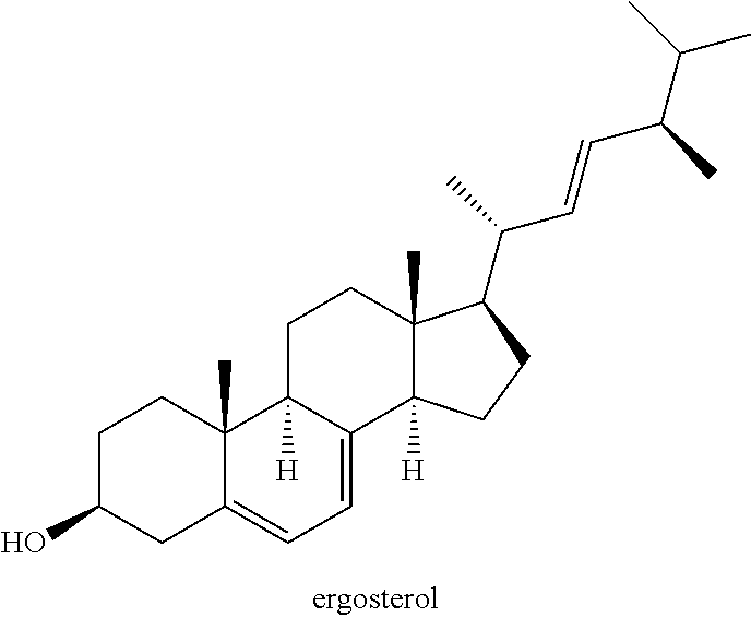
C1C(O)CC2=CC=C3C([H])(C2(C)C1)CCC1(C)C3([H])CCC1C(C)C=CC(C(C)C)C
